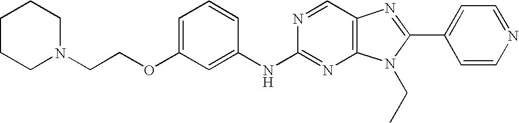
C1=C(OCCN2CCCCC2)C=C(NC2=NC3=C(C=N2)N=C(C2=CC=NC=C2)N3CC)C=C1
